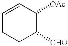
C1=CC([OAc])C([CHO])CC1
